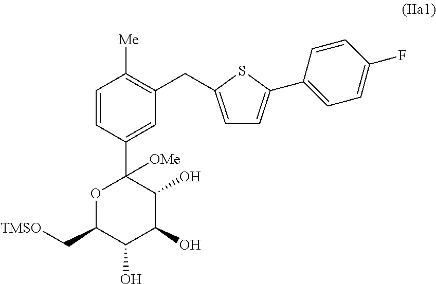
O1C(C[TMSO])C(O)C(O)C(O)C1(C1=CC(CC2=CC=C(C3=CC=C(F)C=C3)S2)=C([Me])C=C1)[OMe]
